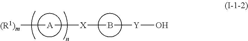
B([Y]O)[X][A][(R1)m]
